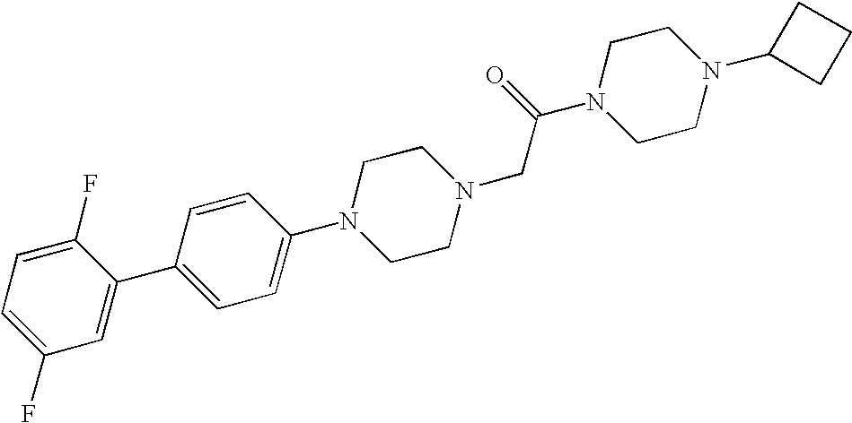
C1=C(F)C=C(C2=CC=C(N3CCN(CC(N4CCN(C5CCC5)CC4)=O)CC3)C=C2)C(F)=C1
